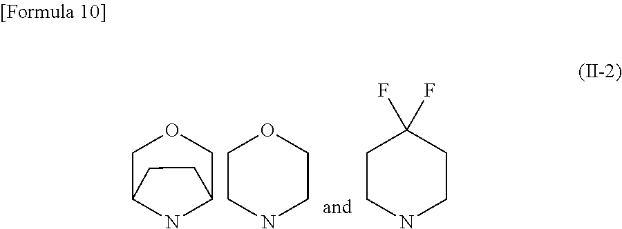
C1C2NC(CO1)CC2.C1CNCCO1.C1CNCCC1(F)F
